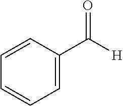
C1=CC(C([H])=O)=CC=C1
